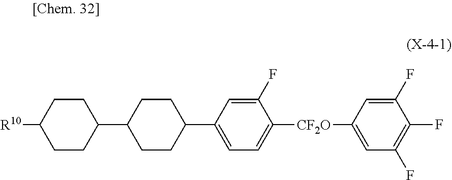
[R10]C1CCC(C2CCC(C3=CC=C([CF2O]C4=CC(F)=C(F)C(F)=C4)C(F)=C3)CC2)CC1
